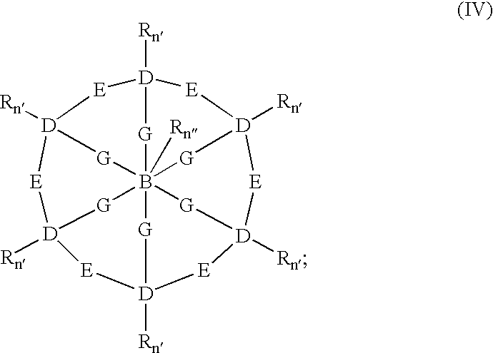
[Rn]B12345[G][D]6([Rn])[E][D]([Rn])([G]1)[E][D]([Rn])([G]2)[E][D]([Rn])([G]3)[E][D]([Rn])([G]4)[E][D]([Rn])([G]5)[E]6
